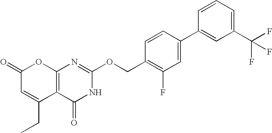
C12=C(C(=O)NC(OCC3=C(F)C=C(C4=CC(C(F)(F)F)=CC=C4)C=C3)=N1)C(CC)=CC(=O)O2
